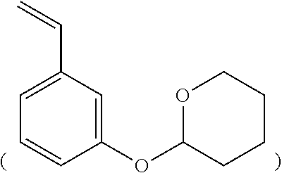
C1=CC(OC2OCCCC2)=CC(C=C)=C1
